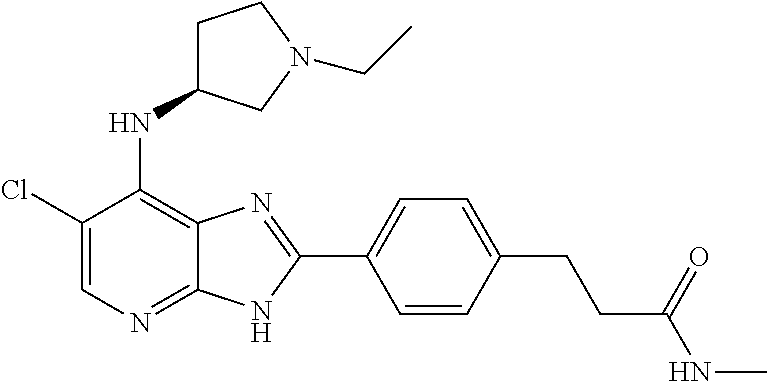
C1(Cl)=CN=C2C(=C1NC1CCN(CC)C1)N=C(C1=CC=C(CCC(NC)=O)C=C1)N2
